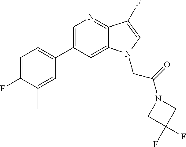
C1=C(C2=CC=C(F)C(C)=C2)C=C2C(=N1)C(F)=CN2CC(N1CC(F)(F)C1)=O
